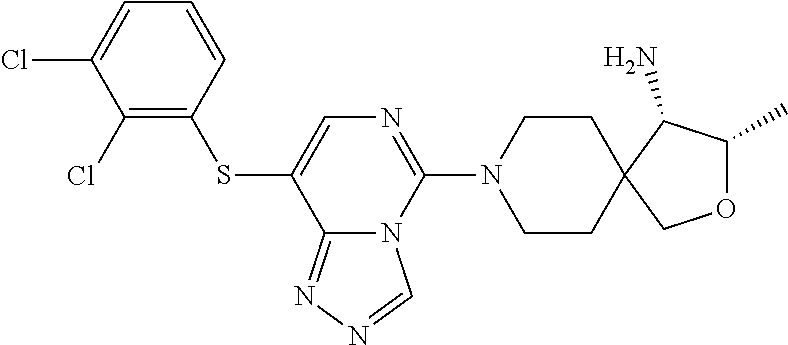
C1CN(C2=NC=C(SC3=C(Cl)C(Cl)=CC=C3)C3=NN=CN23)CCC12C(N)C(C)OC2
